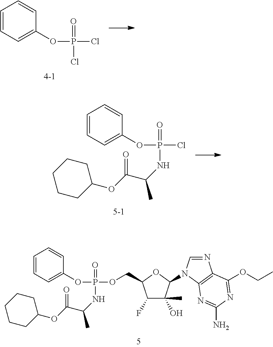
C1=CC=C(OP(Cl)(=O)Cl)C=C1.C1=CC=C(OP(Cl)(=O)NC(C)C(OC2CCCCC2)=O)C=C1.C1=CC=C(OP(OCC2C(F)C(O)(C)C(N3C=NC4=C3N=C(N)N=C4OCC)O2)(=O)NC(C)C(OC2CCCCC2)=O)C=C1
